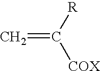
[R]C([COX])=C
